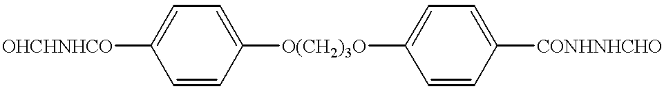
C1=CC([O(CH2)3O]C2=CC=C([CONHNHCHO])C=C2)=CC=C1[OHCHNHCO]
